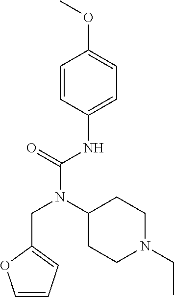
C1=C(NC(N(C2CCN(CC)CC2)CC2=CC=CO2)=O)C=CC(OC)=C1
